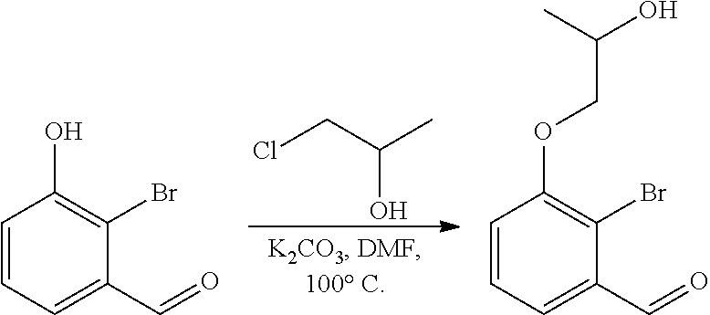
ClCC(C)O.C1=CC=C(C=O)C(Br)=C1O.C1=CC=C(C=O)C(Br)=C1OCC(C)O
